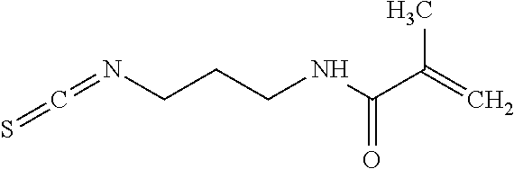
C(=NCCCNC(C(=C)C)=O)=S
